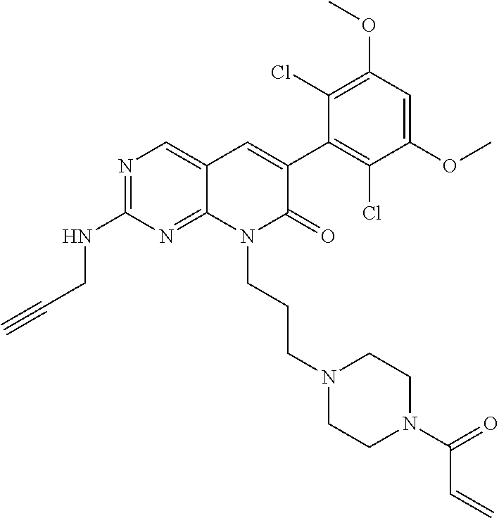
C1(NCC#C)=NC=C2C(=N1)N(CCCN1CCN(C(C=C)=O)CC1)C(=O)C(C1=C(Cl)C(OC)=CC(OC)=C1Cl)=C2
